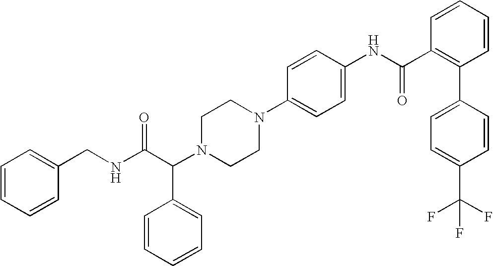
C1=C(CNC(C(N2CCN(C3=CC=C(NC(C4=C(C5=CC=C(C(F)(F)F)C=C5)C=CC=C4)=O)C=C3)CC2)C2=CC=CC=C2)=O)C=CC=C1
